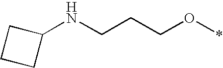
C1(NCCCO*)CCC1
